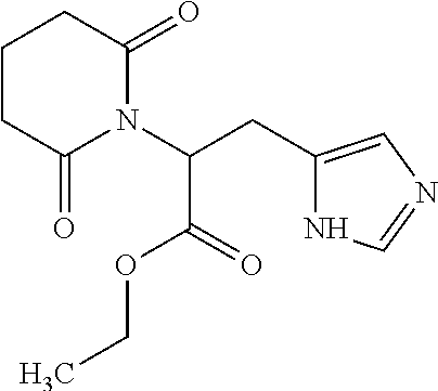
C1(CC(N2C(=O)CCCC2=O)C(=O)OCC)=CN=CN1
